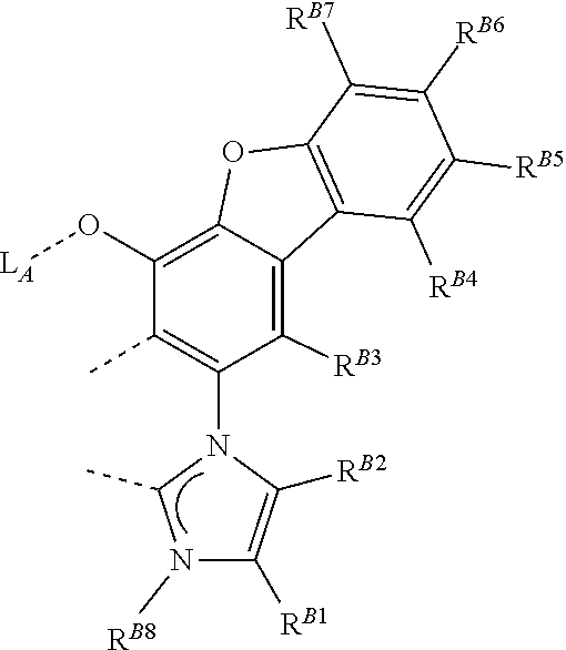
C1(O[LA])=C2C(=C([RB3])C(N3C(C)N([RB8])C([RB1])=C3[RB2])=C1C)C1=C(O2)C([RB7])=C([RB6])C([RB5])=C1[RB4]
